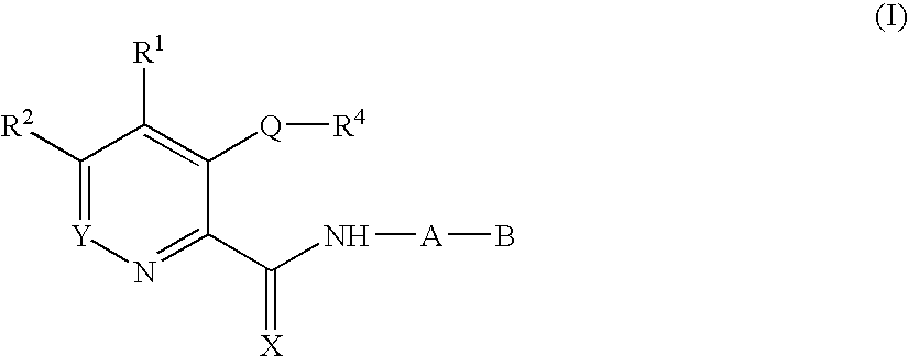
C1([R2])=[Y]N=C(C(=[X])N[A]B)C([Q][R4])=C1[R1]
